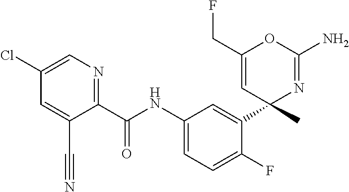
C1(C(NC2=CC=C(F)C(C3(C)N=C(N)OC(CF)=C3)=C2)=O)=NC=C(Cl)C=C1C#N
